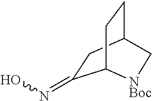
C1(=NO)CC2CCC1[NBoc]C2
